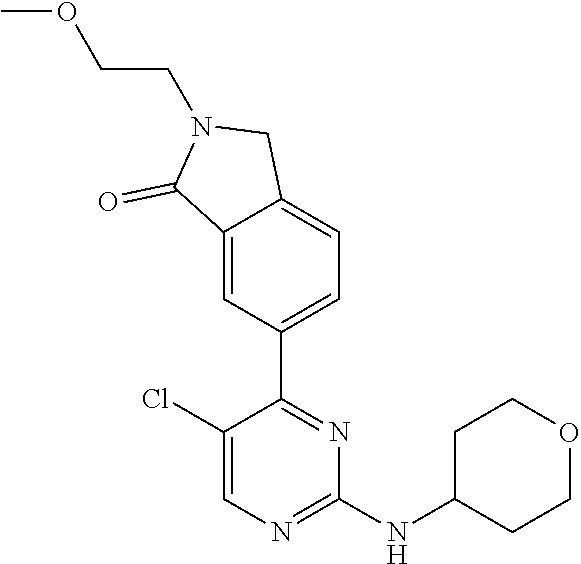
C1(Cl)=CN=C(NC2CCOCC2)N=C1C1=CC=C2C(=C1)C(=O)N(CCOC)C2
